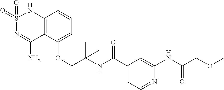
C12=C(C(OCC(NC(C3=CC=NC(NC(COC)=O)=C3)=O)(C)C)=CC=C1)C(N)=NS(=O)(=O)N2
